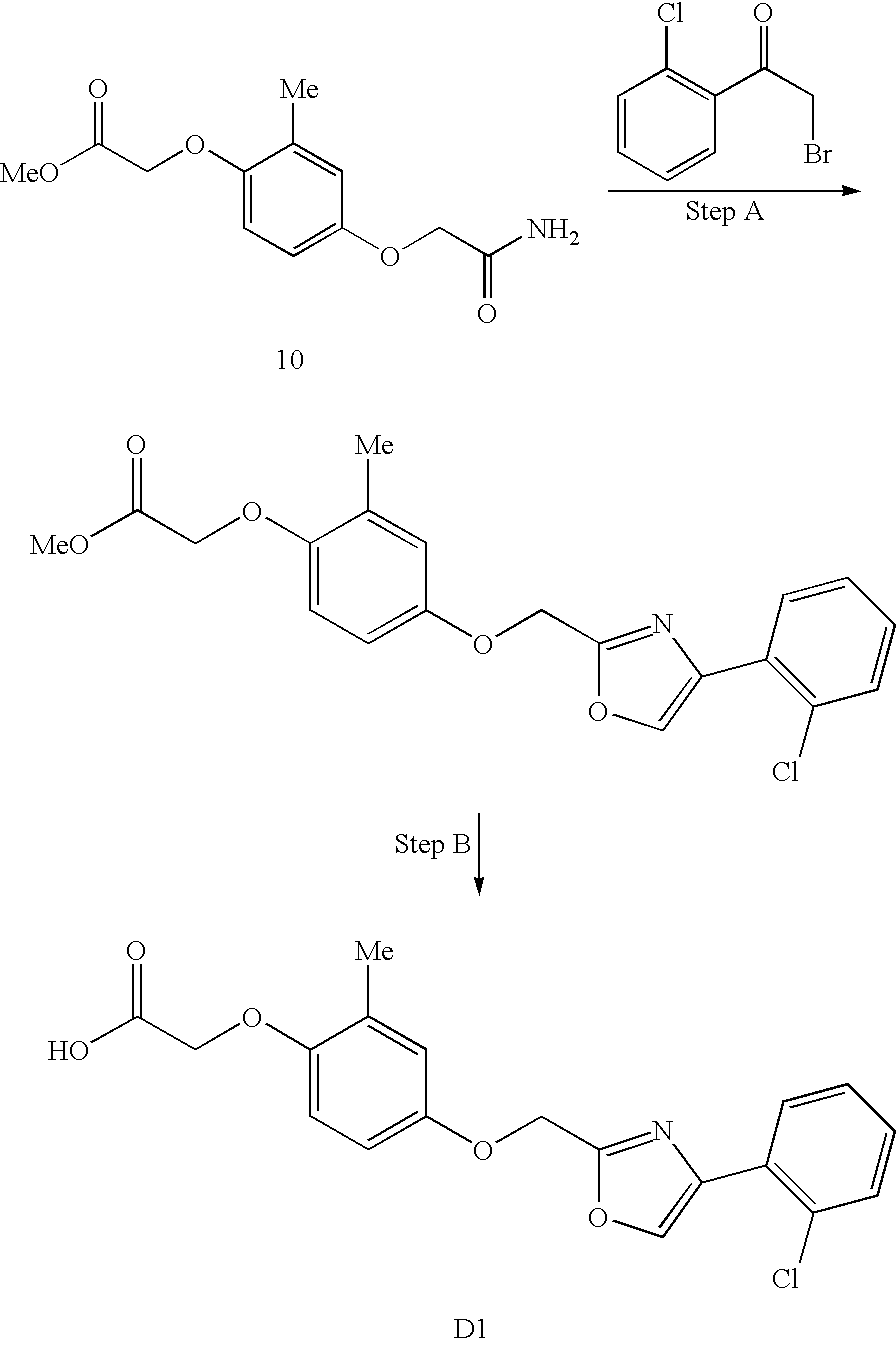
[MeO]C(COC1=CC=C(OCC2=NC(C3=C(Cl)C=CC=C3)=CO2)C=C1[Me])=O.OC(COC1=CC=C(OCC2=NC(C3=C(Cl)C=CC=C3)=CO2)C=C1[Me])=O.[D1].C1=CC=CC(C(CBr)=O)=C1Cl.[MeO]C(COC1=CC=C(OCC(N)=O)C=C1[Me])=O
